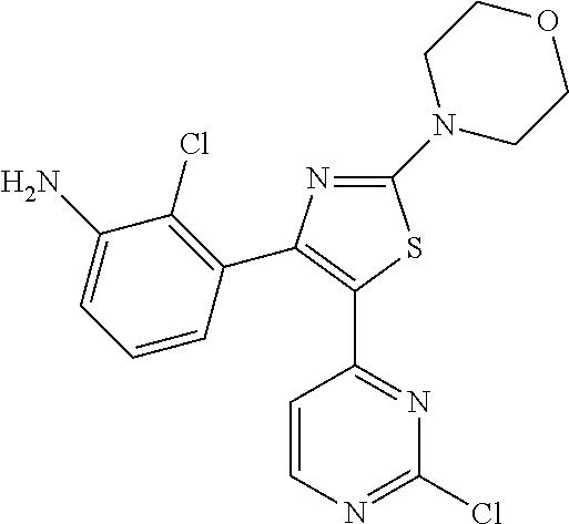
C1(N)=CC=CC(C2=C(C3=NC(Cl)=NC=C3)SC(N3CCOCC3)=N2)=C1Cl
